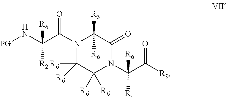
[PG]NC(C(=O)N1C([R6])([R6])C([R6])([R6])N(C(C([R9])=O)([R4])[R6])C(=O)C1([R3])[R6])([R2])[R6]
